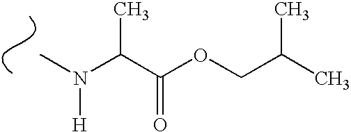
CN(C(C(OCC(C)C)=O)C)[H]
